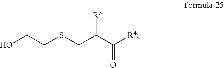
OCCSCC(C(=O)[R4])[R3]
